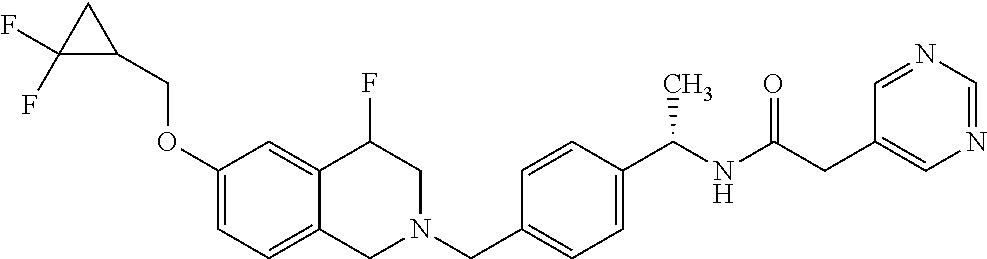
C1(OCC2CC2(F)F)=CC=C2C(=C1)C(F)CN(CC1=CC=C(C(NC(=O)CC3=CN=CN=C3)C)C=C1)C2
